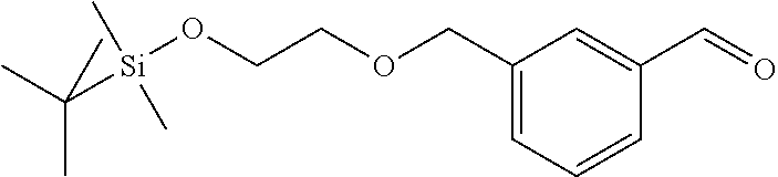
C(C1=CC=CC(C=O)=C1)OCCO[Si](C(C)(C)C)(C)C
